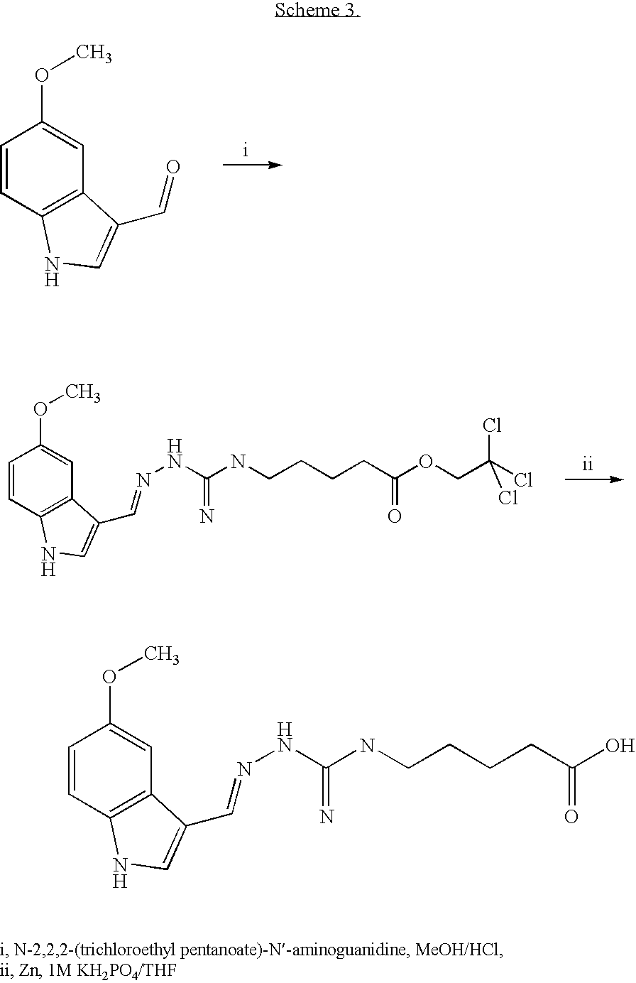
C1=CC2=C(C=C1OC)C(C=O)=CN2.N(CCCCC(OCC(Cl)(Cl)Cl)=O)C(NN=CC1=CNC2=C1C=C(OC)C=C2)=N.N(CCCCC(O)=O)C(NN=CC1=CNC2=C1C=C(OC)C=C2)=N
